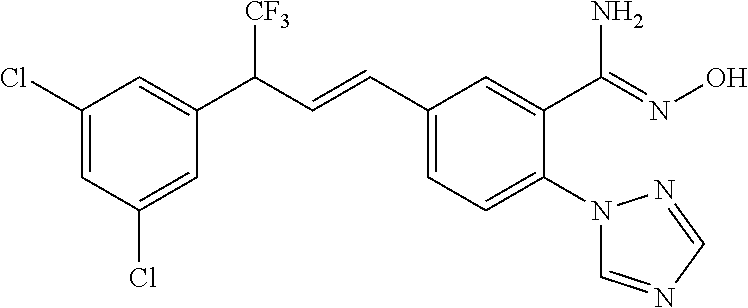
C1(Cl)=CC(Cl)=CC(C([CF3])C=CC2=CC=C(N3C=NC=N3)C(C(=NO)N)=C2)=C1
